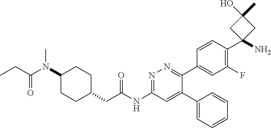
C1(N(C(CC)=O)C)CCC(CC(NC2=NN=C(C3=CC(F)=C(C4(N)CC(C)(O)C4)C=C3)C(C3=CC=CC=C3)=C2)=O)CC1
